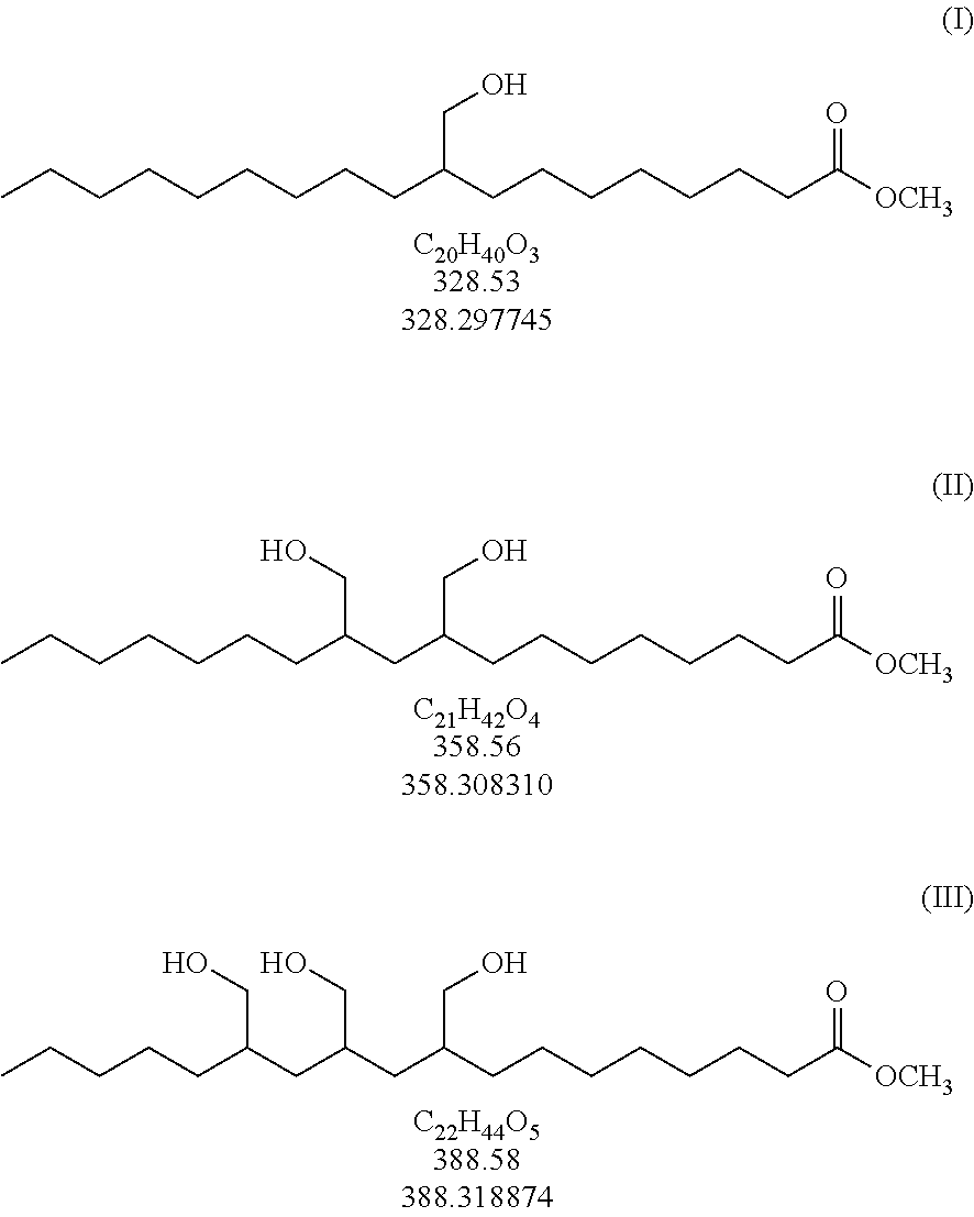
CCCCCCCCCC(CCCCCCCC([OCH3])=O)CO.CCCCCCCC(CC(CCCCCCCC([OCH3])=O)CO)CO.CCCCCC(CC(CC(CCCCCCCC([OCH3])=O)CO)CO)CO
